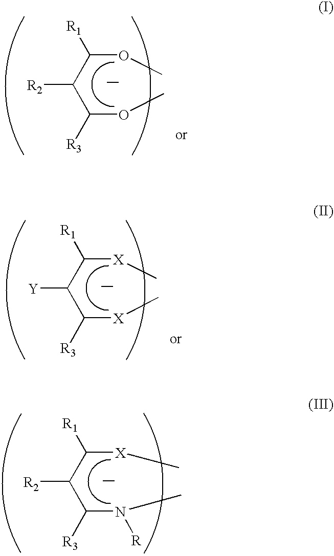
O(C(C(C([R3])OC)[R2])[R1])C.[X](C(C(C([R3])[X]C)[Y])[R1])C.[X](C(C(C([R3])N([R])C)[R2])[R1])C
